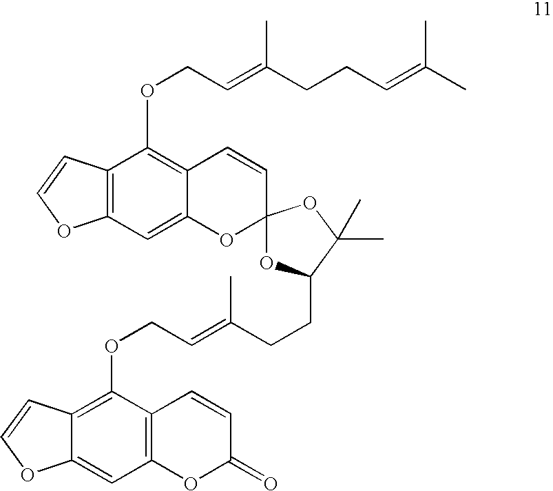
C12=C(C=C3C(=C1OCC=C(CCC=C(C)C)C)C=CC1(O3)OC(CCC(=CCOC3=C4C(=CC5=C3C=CC(=O)O5)OC=C4)C)C(C)(C)O1)OC=C2
